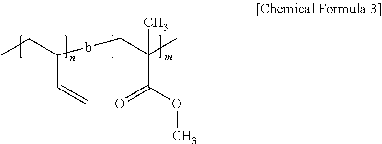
CCC(bCC(C)(C(OC)=O)C)C=C
